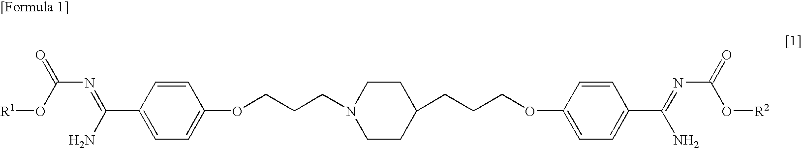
[R1]OC(N=C(C1=CC=C(OCCCN2CCC(CCCOC3=CC=C(C(N)=NC(O[R2])=O)C=C3)CC2)C=C1)N)=O
